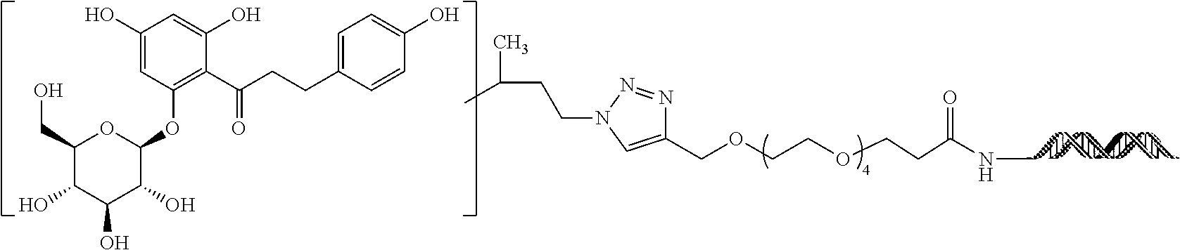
C1(COCCOCCC(NC)=O)=CN(CCC(C)C)N=N1.C1(CO)C(O)C(O)C(O)C(OC2=C(C(CCC3=CC=C(O)C=C3)=O)C(O)=CC(O)=C2)O1
